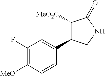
C1(F)=C([MeO])C=CC(C2C([MeO2C])C(=O)NC2)=C1
